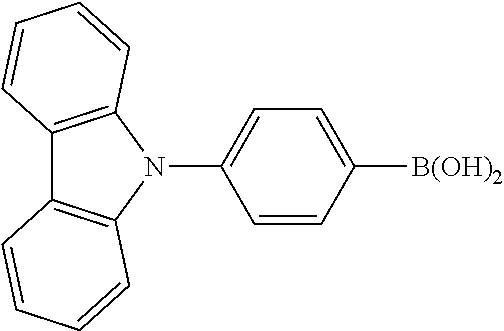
N1(C2=CC=C([B(OH)2])C=C2)C2=C(C3=C1C=CC=C3)C=CC=C2
